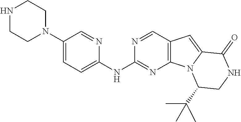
N1=CC2=C(N=C1NC1=CC=C(N3CCNCC3)C=N1)N1C(=C2)C(=O)NCC1C(C)(C)C
